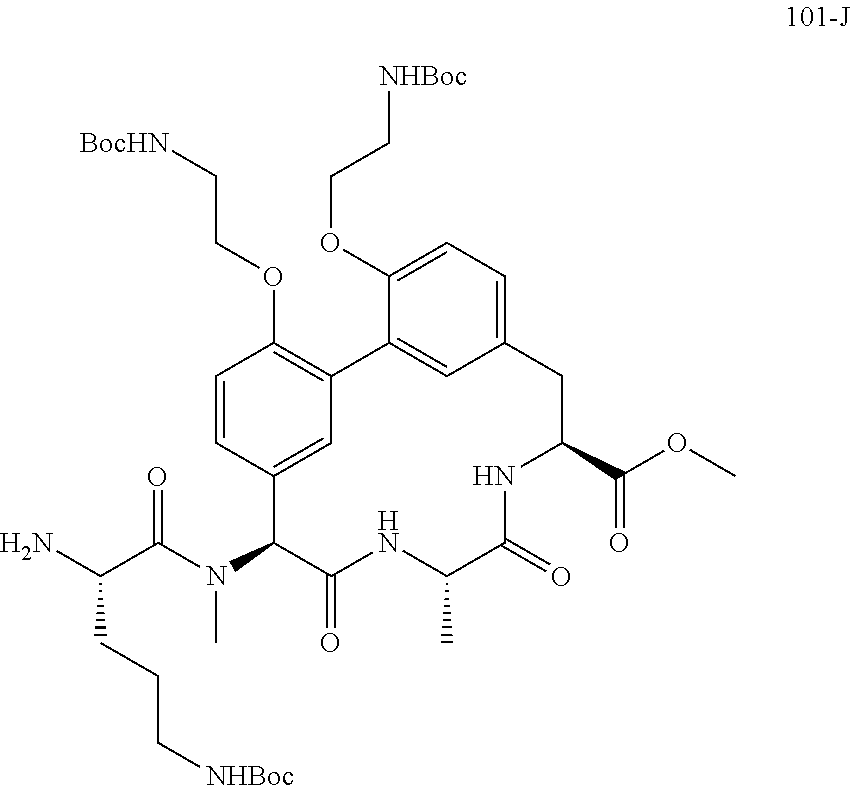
C1=CC2=CC(=C1OCC[BocHN])C1=CC(=CC=C1OCC[NHBoc])CC(C(=O)OC)NC(=O)C(C)NC(=O)C2N(C(C(N)CCC[NHBoc])=O)C
